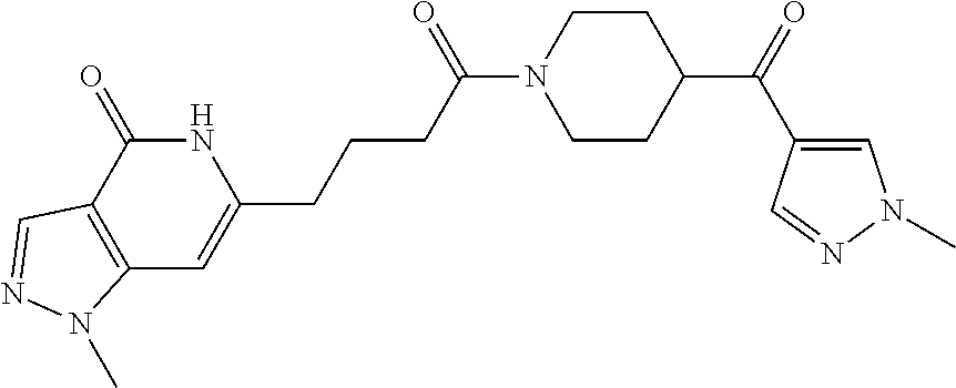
N1C(=O)C2=C(C=C1CCCC(N1CCC(C(C3=CN(C)N=C3)=O)CC1)=O)N(C)N=C2
